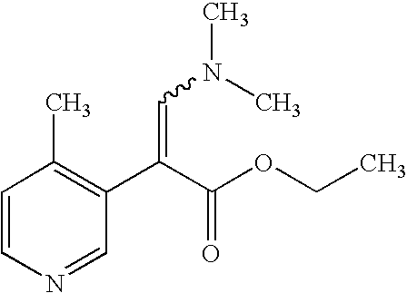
C1=CN=CC(C(C(OCC)=O)=CN(C)C)=C1C
